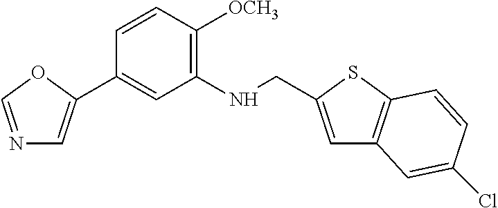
C1=CC([OCH3])=C(NCC2=CC3=C(S2)C=CC(Cl)=C3)C=C1C1=CN=CO1
